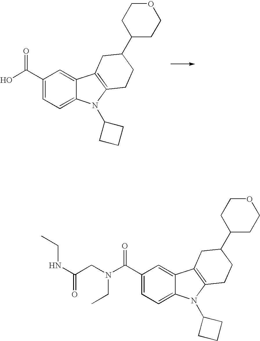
C1(C(O)=O)=CC=C2C(=C1)C1=C(N2C2CCC2)CCC(C2CCOCC2)C1.C1(C(N(CC(=O)NCC)CC)=O)=CC=C2C(=C1)C1=C(N2C2CCC2)CCC(C2CCOCC2)C1
